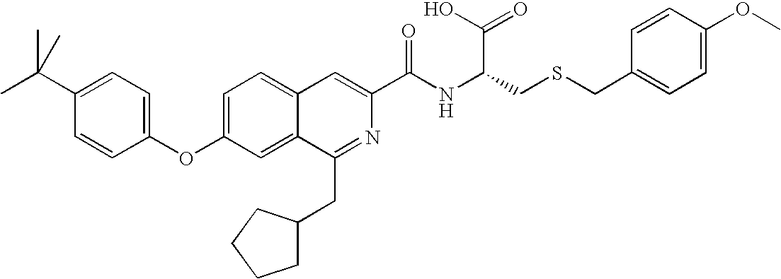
C1=C2C(=CC(OC3=CC=C(C(C)(C)C)C=C3)=C1)C(CC1CCCC1)=NC(C(NC(CSCC1=CC=C(OC)C=C1)C(O)=O)=O)=C2
